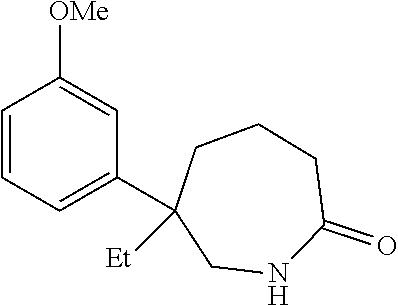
C1=CC=C(C2([Et])CNC(=O)CCC2)C=C1[OMe]
